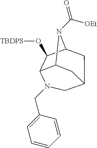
C12N(C(=O)[OEt])C3CC(C1)CN(CC1=CC=CC=C1)C3C2O[TBDPS]
